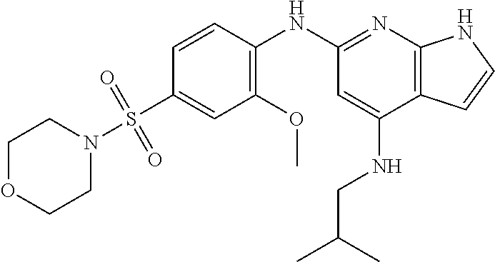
C1(S(=O)(=O)N2CCOCC2)=CC(OC)=C(NC2=NC3=C(C(NCC(C)C)=C2)C=CN3)C=C1
